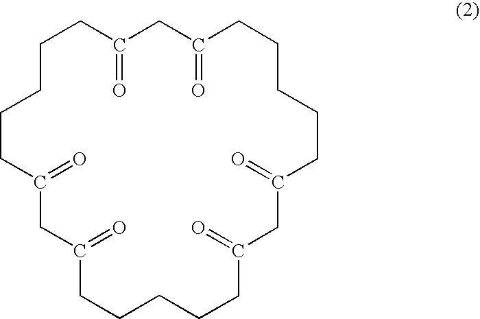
C1CC(=O)CC(=O)CCCCCC(=O)CC(=O)CCCCCC(=O)CC(=O)CCC1
